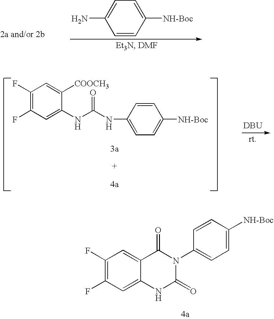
C1([NH-Boc])=CC=C(N)C=C1.C1(F)=C(F)C=C2C(=C1)C(=O)N(C1=CC=C([NH-Boc])C=C1)C(=O)N2.C1(F)=C(F)C=C(NC(NC2=CC=C([NH-Boc])C=C2)=O)C([COOCH3])=C1.[DBU]
